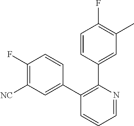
C1(F)=C([NC])C=C(C2=C(C3=CC(C)=C(F)C=C3)N=CC=C2)C=C1
